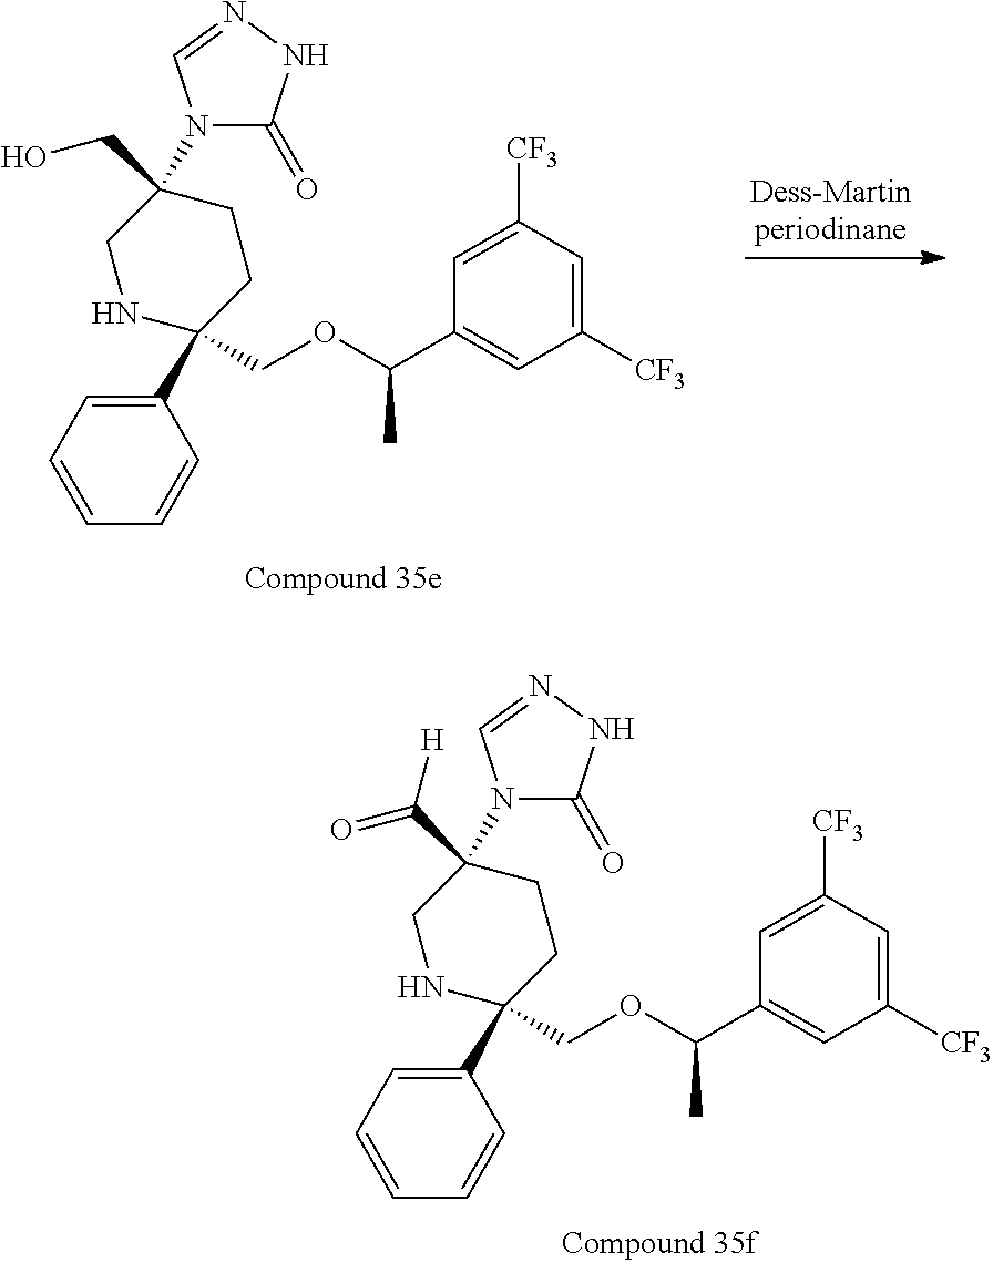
C1(C2(COC(C3=CC([CF3])=CC([CF3])=C3)C)CCC(CO)(N3C(=O)NN=C3)CN2)=CC=CC=C1.C1(C2(COC(C3=CC([CF3])=CC([CF3])=C3)C)CCC(C(=O)[H])(N3C(=O)NN=C3)CN2)=CC=CC=C1
